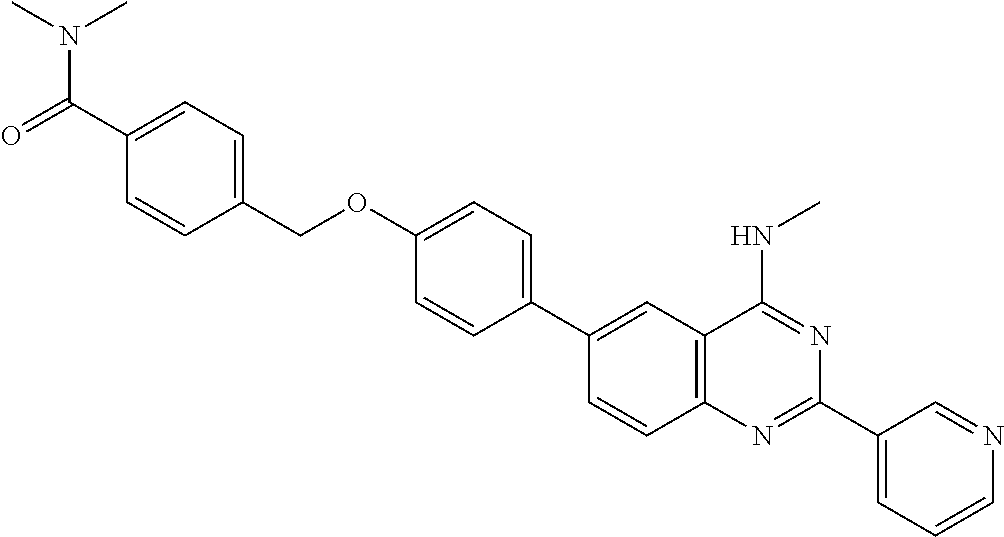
C1(C2=CC3=C(C=C2)N=C(C2=CC=CN=C2)N=C3NC)=CC=C(OCC2=CC=C(C(=O)N(C)C)C=C2)C=C1
